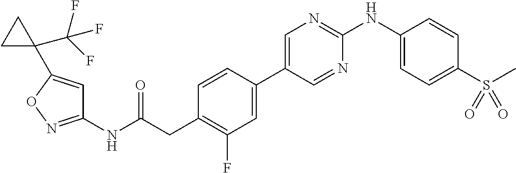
C1=CC(C2=CN=C(NC3=CC=C(S(C)(=O)=O)C=C3)N=C2)=CC(F)=C1CC(NC1=NOC(C2(C(F)(F)F)CC2)=C1)=O
